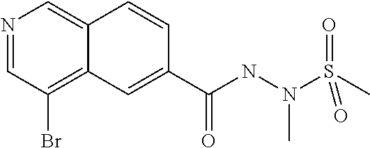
N1=CC(Br)=C2C(=C1)C=CC(C(NN(S(C)(=O)=O)C)=O)=C2
